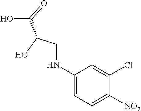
C1(NCC(O)C(=O)O)=CC=C([NO2])C(Cl)=C1
